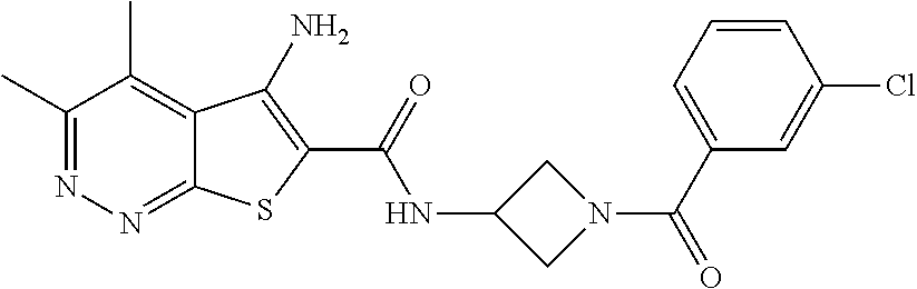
C1(C)=NN=C2C(=C1C)C(N)=C(C(=O)NC1CN(C(=O)C3=CC=CC(Cl)=C3)C1)S2
